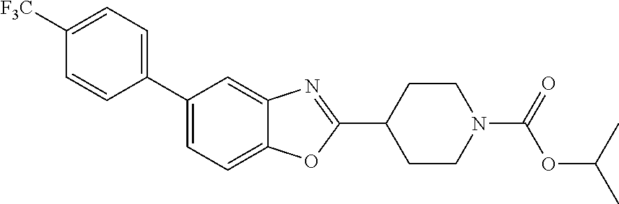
C1([F3C])=CC=C(C2=CC=C3C(=C2)N=C(C2CCN(C(=O)OC(C)C)CC2)O3)C=C1
